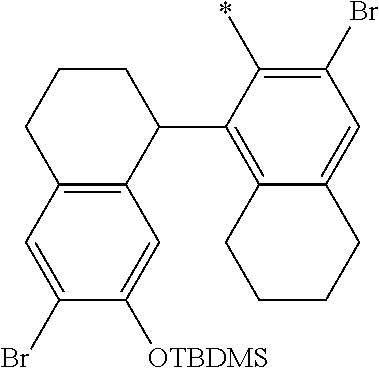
C12=C(C(C3=C4C(=CC(Br)=C3*)CCCC4)CCC1)C=C([OTBDMS])C(Br)=C2
